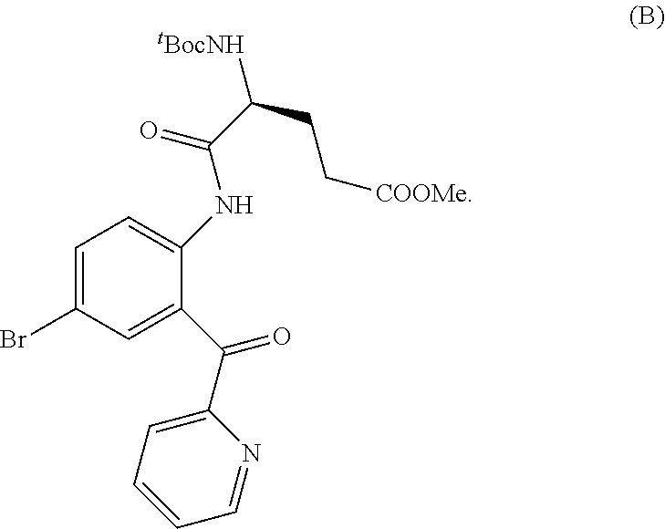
C1=C(Br)C=C(C(=O)C2=CC=CC=N2)C(NC(C(CC[COOMe])[tBocNH])=O)=C1
